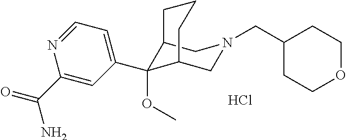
C(N1CC2C(OC)(C3=CC=NC(C(N)=O)=C3)C(C1)CCC2)C1CCOCC1.Cl
